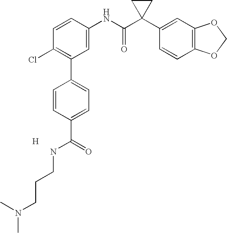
C1=CC(NC(C2(C3=CC4=C(C=C3)OCO4)CC2)=O)=CC(C2=CC=C(C(=O)NCCCN(C)C)C=C2)=C1Cl.[H]
